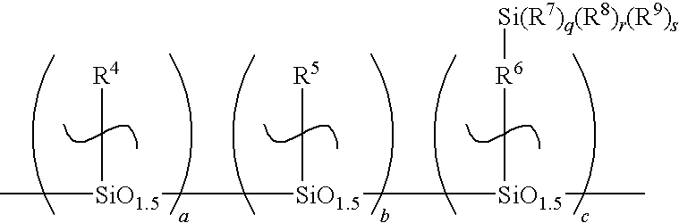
C[SiO1.5](C[R4])[SiO1.5](C[R5])[SiO1.5](C)C[R6][Si(R7)q(R8)r(R9)s]
